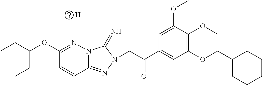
C12=NN(CC(C3=CC(OCC4CCCCC4)=C(OC)C(OC)=C3)=O)C(=N)N1N=C(OC(CC)CC)C=C2.[H]
